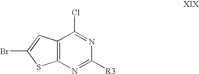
C12=C(N=C([R3])N=C1Cl)SC(Br)=C2
